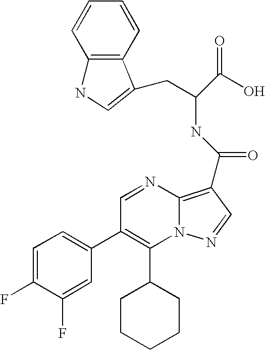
C1(C2CCCCC2)=C(C2=CC=C(F)C(F)=C2)C=NC2=C(C(NC(C(O)=O)CC3=CNC4=C3C=CC=C4)=O)C=NN12
